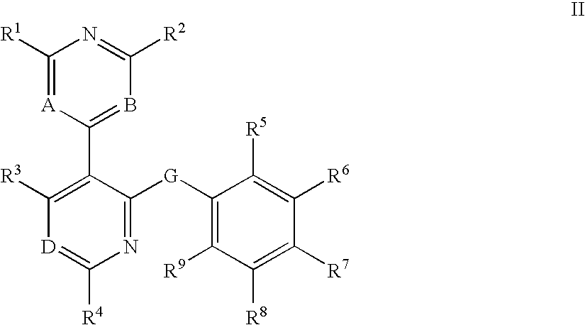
C1([R1])=[A]C(C2=C([R3])[D]=C([R4])N=C2[G]C2=C([R9])C([R8])=C([R7])C([R6])=C2[R5])=BC([R2])=N1
